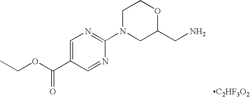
C1=C(C(OCC)=O)C=NC(N2CC(CN)OCC2)=N1.[C2HF3O2]
